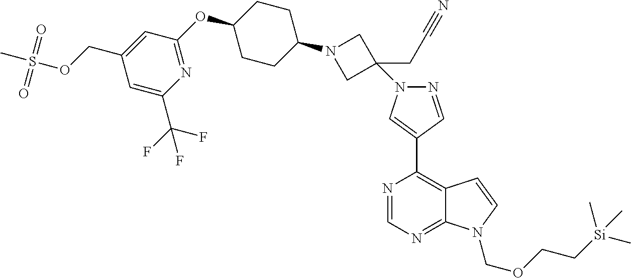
C12=C(C3=CN(C4(CC#N)CN(C5CCC(OC6=NC(C(F)(F)F)=CC(COS(C)(=O)=O)=C6)CC5)C4)N=C3)N=CN=C1N(COCC[Si](C)(C)C)C=C2
